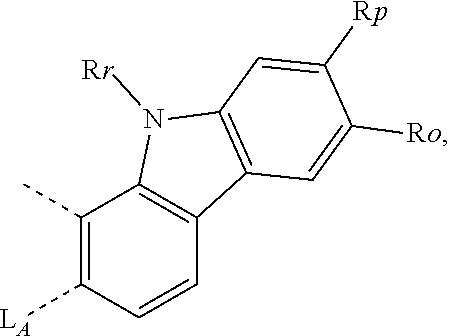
C1([LA])=C(C)C2=C(C=C1)C1=C(N2[Rr])C=C([Rp])C([Ro])=C1
